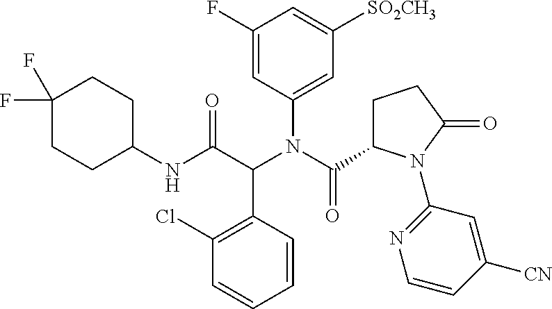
C1=CC(C(C(NC2CCC(F)(F)CC2)=O)N(C(=O)C2CCC(=O)N2C2=NC=CC([CN])=C2)C2=CC([SO2CH3])=CC(F)=C2)=C(Cl)C=C1
